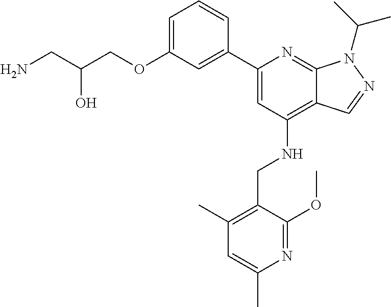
C(C(COC1=CC=CC(C2=CC(NCC3=C(C)C=C(C)N=C3OC)=C3C(=N2)N(C(C)C)N=C3)=C1)O)N
